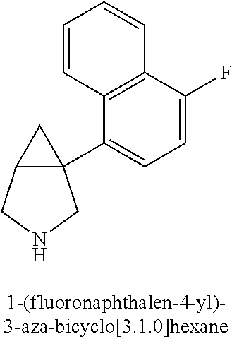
C12C(C3=CC=C(F)C4=C3C=CC=C4)(C1)CNC2
